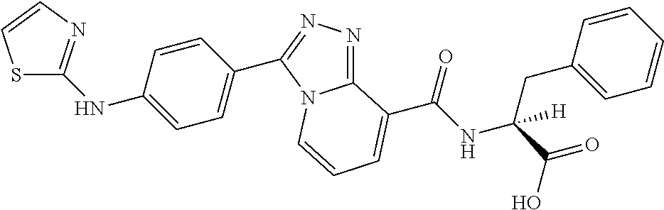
S1C(NC2=CC=C(C3=NN=C4N3C=CC=C4C(NC(C(O)=O)(CC3=CC=CC=C3)[H])=O)C=C2)=NC=C1
